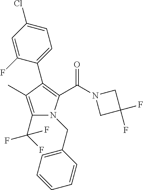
C1(C(F)(F)F)=C(C)C(C2=CC=C(Cl)C=C2F)=C(C(N2CC(F)(F)C2)=O)N1CC1=CC=CC=C1
